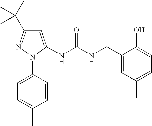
C1=C(N2C(NC(NCC3=CC(C)=CC=C3O)=O)=CC(C(C)(C)C)=N2)C=CC(C)=C1
